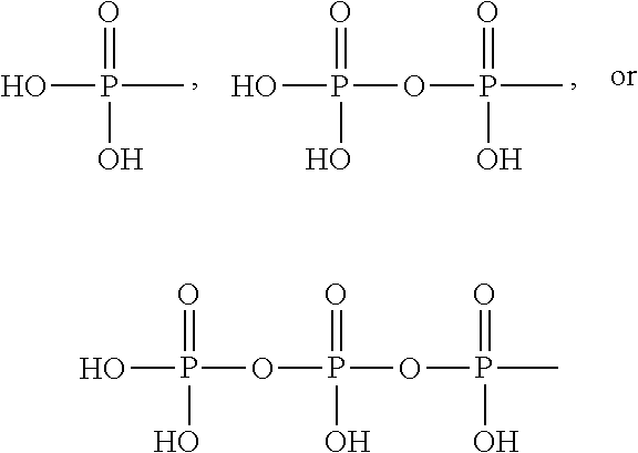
P(O)(OP(=O)(O)OP(C)(=O)O)(=O)O.P(O)(C)(=O)O.P(O)(OP(=O)(O)C)(=O)O
